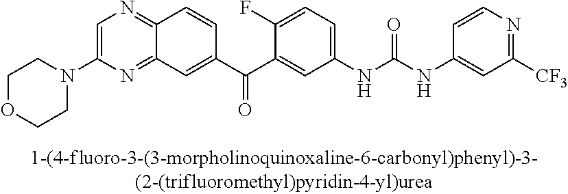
C1OCCN(C2=CN=C3C(=N2)C=C(C(C2=CC(NC(NC4=CC([CF3])=NC=C4)=O)=CC=C2F)=O)C=C3)C1
